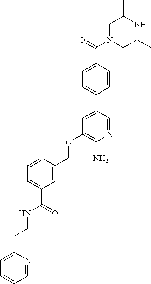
C1N(C(=O)C2=CC=C(C3=CC(OCC4=CC(C(NCCC5=CC=CC=N5)=O)=CC=C4)=C(N)N=C3)C=C2)CC(C)NC1C
